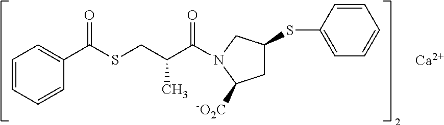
C1=CC=CC(C(SCC(C(=O)N2CC(SC3=CC=CC=C3)CC2[-O2C])C)=O)=C1.[Ca]
